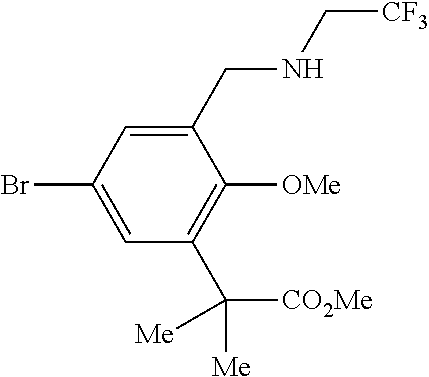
BrC1=CC(C([CO2Me])([Me])[Me])=C([OMe])C(CNC[CF3])=C1
